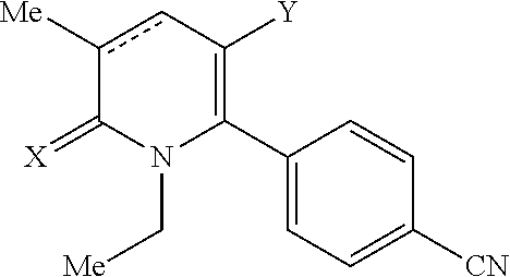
C1(C2=C([Y])cc([Me])C(=[X])N2C[Me])=CC=C([CN])C=C1
